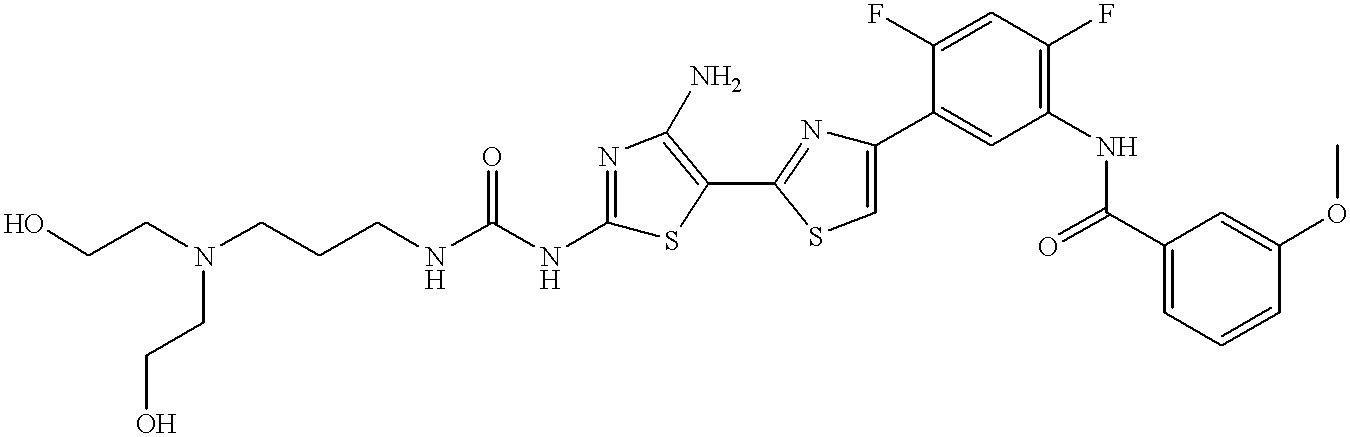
C(CNC(NC1=NC(N)=C(C2=NC(C3=CC(NC(C4=CC=CC(OC)=C4)=O)=C(F)C=C3F)=CS2)S1)=O)CN(CCO)CCO
